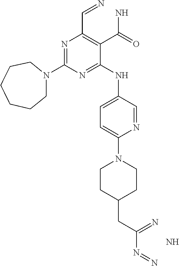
N1=C(N2CCCCCC2)N=C(NC2=CC=C(N3CCC(CC(N=N)=N)CC3)N=C2)C(C(N)=O)=C1C=N.N
